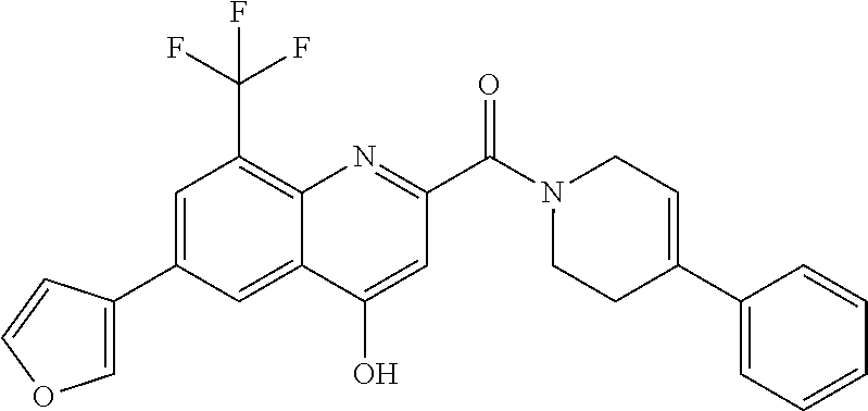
C12=CC(C3=COC=C3)=CC(C(F)(F)F)=C1N=C(C(N1CC=C(C3=CC=CC=C3)CC1)=O)C=C2O
